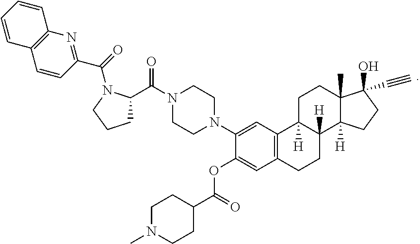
C1C2([H])C([H])(C3([H])C(C)(C1)C(O)(C#C)CC3)CCC1=C2C=C(N2CCN(C(C3CCCN3C(C3=NC4=C(C=C3)C=CC=C4)=O)=O)CC2)C(OC(C2CCN(C)CC2)=O)=C1
